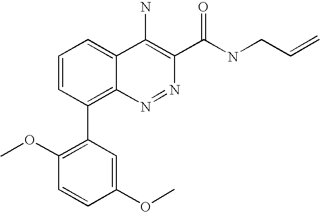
C1(OC)=CC(C2=C3C(=CC=C2)C(N)=C(C(NCC=C)=O)N=N3)=C(OC)C=C1
